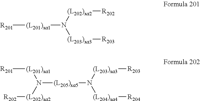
[R201][(L201)xa1]N([(L203)xa3][R203])[(L202)xa2][R202].N([(L205)xa5]N([(L204)xa4][R204])[(L203)xa3][R203])([(L201)xa1][R201])[(L202)xa2][R202]
